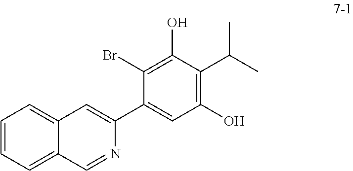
C1=CC=C2C(=C1)C=C(C1=CC(O)=C(C(C)C)C(O)=C1Br)N=C2
